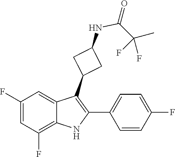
C(C(F)(C)F)(NC1CC(C2=C(C3=CC=C(F)C=C3)NC3=C(F)C=C(F)C=C23)C1)=O
